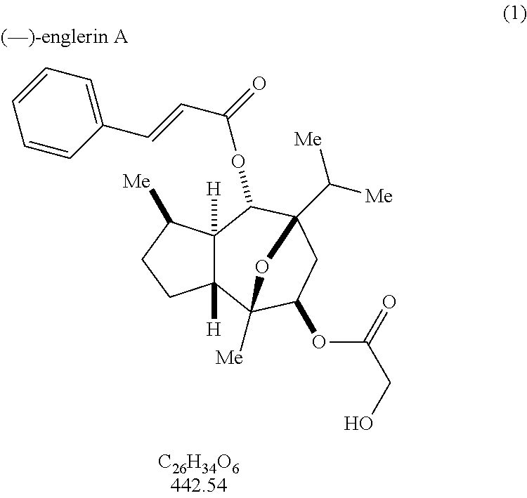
C12([H])C([H])(C3([Me])C(OC(CO)=O)CC(C([Me])[Me])(C1OC(C=CC1=CC=CC=C1)=O)O3)CCC2[Me]
